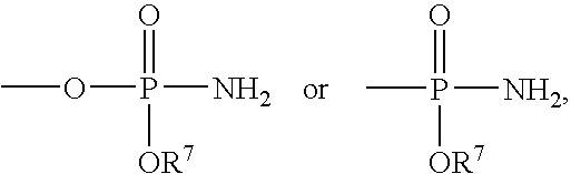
COP(N)(=O)[OR7].CP([NH2])(=O)[OR7]
